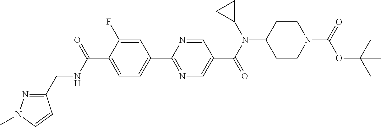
C1(C(NCC2=NN(C)C=C2)=O)=CC=C(C2=NC=C(C(N(C3CC3)C3CCN(C(=O)OC(C)(C)C)CC3)=O)C=N2)C=C1F
